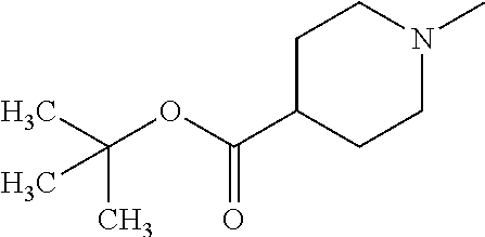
C1C(C(OC(C)(C)C)=O)CCN(C)C1
